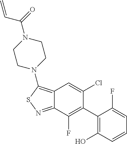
C12=C(N3CCN(C(C=C)=O)CC3)SN=C1C(F)=C(C1=C(O)C=CC=C1F)C(Cl)=C2
